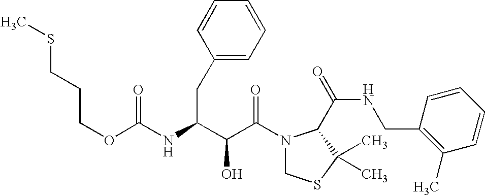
O(C(NC(C(C(N1CSC(C)(C)C1C(NCC1=C(C)C=CC=C1)=O)=O)O)CC1=CC=CC=C1)=O)CCCSC
